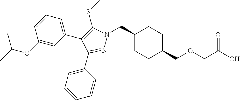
C1(CN2N=C(C3=CC=CC=C3)C(C3=CC=CC(OC(C)C)=C3)=C2SC)CCC(COCC(O)=O)CC1
